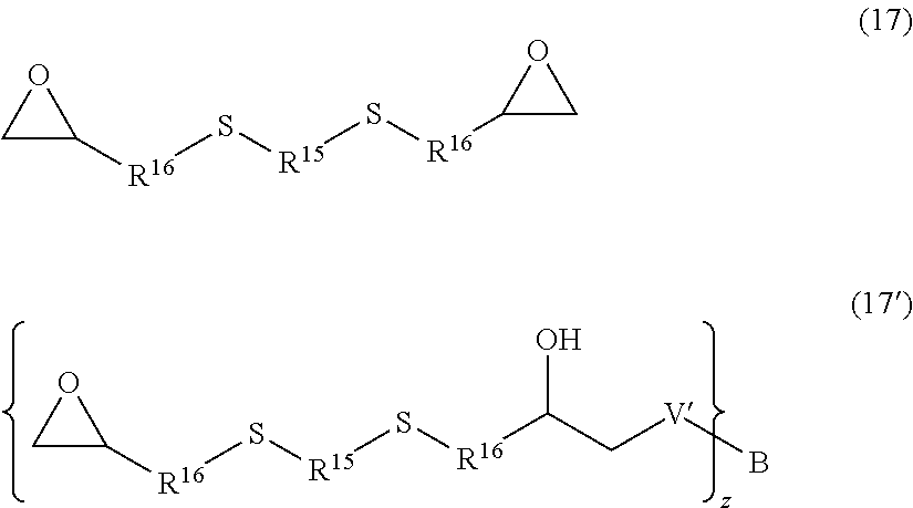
C1C([R16]S[R15]S[R16]C(C[V]B)O)O1.C1C([R16]S[R15]S[R16]C2CO2)O1
